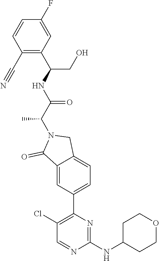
C1(Cl)=C(C2=CC=C3C(=C2)C(=O)N(C(C(=O)NC(CO)C2=C(C#N)C=CC(F)=C2)C)C3)N=C(NC2CCOCC2)N=C1
